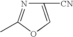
C1([CN])=COC(C)=N1
